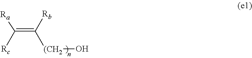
C(=C([(CH2]O)[Rb])([Ra])[Rc]
